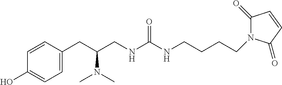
C1(CC(CNC(NCCCCN2C(=O)C=CC2=O)=O)N(C)C)=CC=C(O)C=C1
